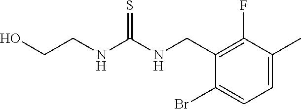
C1(CNC(NCCO)=S)=C(F)C(C)=CC=C1Br
